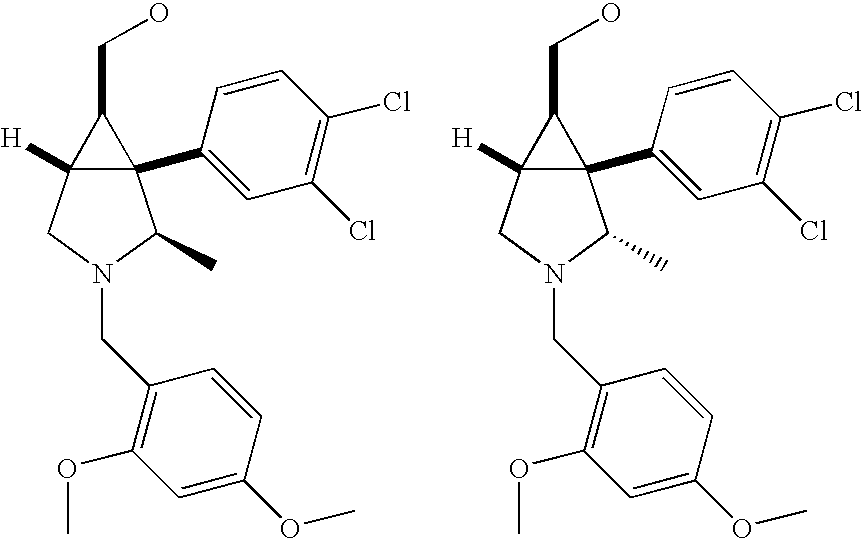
C12(C3=CC(Cl)=C(Cl)C=C3)C([H])(CN(CC3=C(OC)C=C(OC)C=C3)C1C)C2CO.C12(C3=CC(Cl)=C(Cl)C=C3)C([H])(CN(CC3=C(OC)C=C(OC)C=C3)C1C)C2CO
